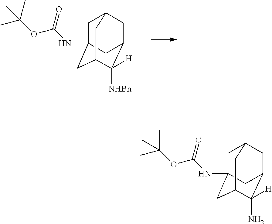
C1C2(NC(OC(C)(C)C)=O)CC3C([NHBn])([H])C(CC1C3)C2.C1C2(NC(OC(C)(C)C)=O)CC3C(N)([H])C(CC1C3)C2
